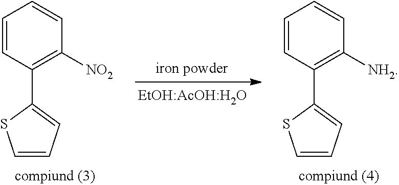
C1=CC(C2=CC=CS2)=C([NH2])C=C1.C1=CC(C2=CC=CS2)=C([NO2])C=C1
